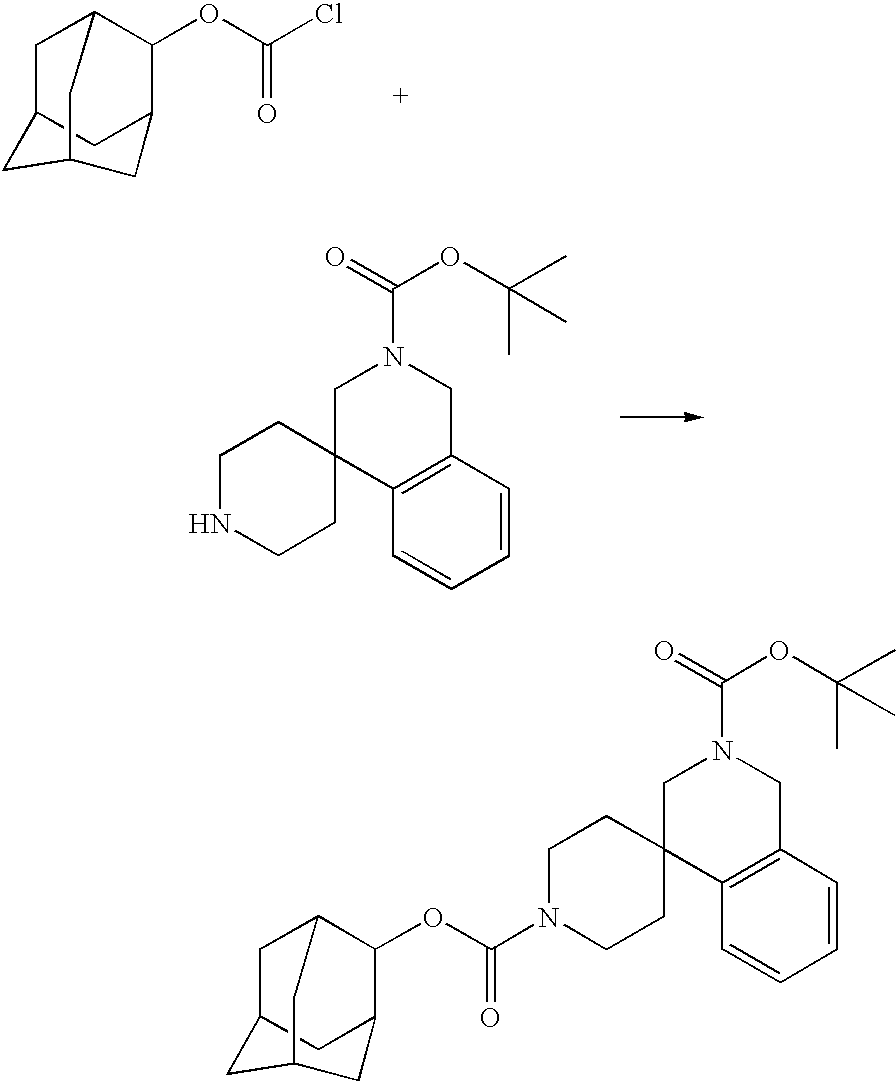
C1C2CC3C(OC(Cl)=O)C1CC(C3)C2.C12=C(C=CC=C1)CN(C(=O)OC(C)(C)C)CC21CCNCC1.C12=C(C=CC=C1)CN(C(=O)OC(C)(C)C)CC21CCN(C(OC2C3CC4CC2CC(C3)C4)=O)CC1
